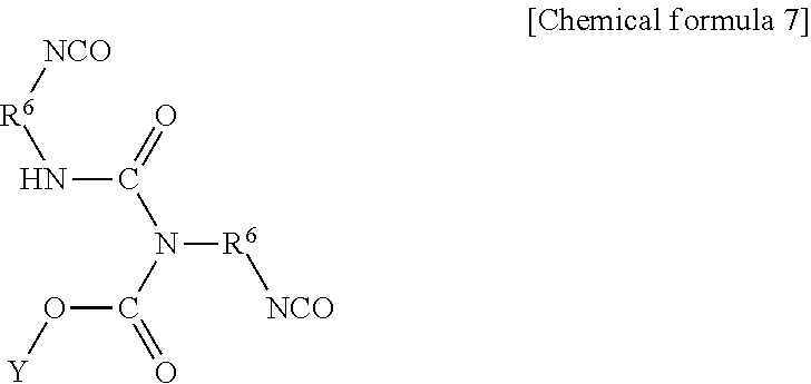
C(N[R6][NCO])(N(C(O[Y])=O)[R6][NCO])=O
